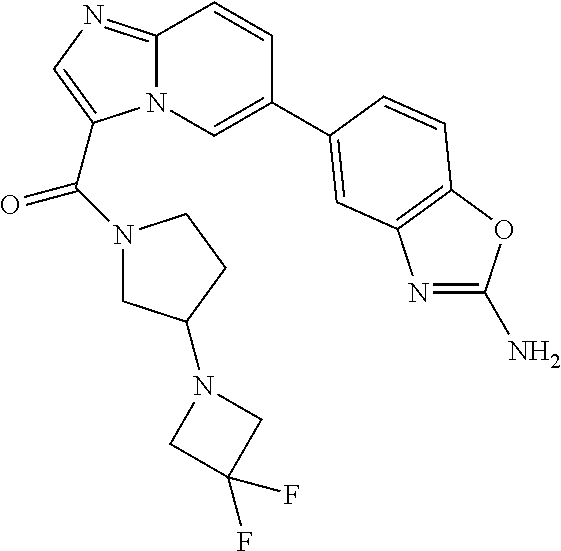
N12C(=NC=C1C(N1CC(N3CC(F)(F)C3)CC1)=O)C=CC(C1=CC3=C(OC(N)=N3)C=C1)=C2
